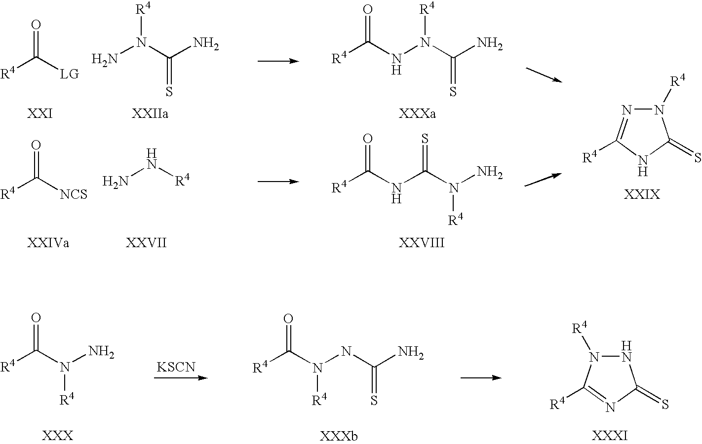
N1([R4])N=C([R4])NC1=S.[R4]C([LG])=O.[R4]C([NCS])=O.NN(C(N)=S)[R4].NN[R4].[R4]C(NN(C(N)=S)[R4])=O.[R4]C(NC(N(N)[R4])=S)=O.[KSCN].[R4]C(N(NC(N)=S)[R4])=O.[R4]C(N(N)[R4])=O.N1N([R4])C([R4])=NC1=S
